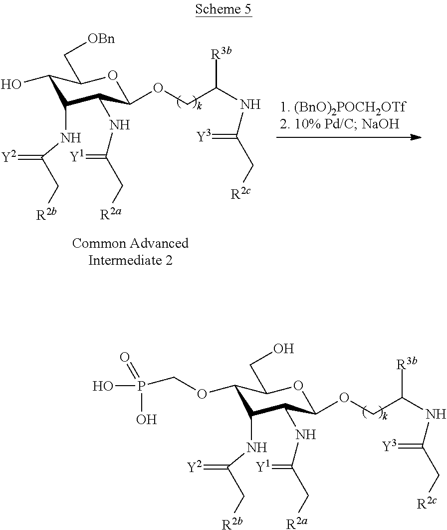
C1(OCP(O)(O)=O)C(NC(C[R2b])=[Y2])C(NC(C[R2a])=[Y1])C(OCC(NC(=[Y3])C[R2c])[R3b])OC1CO.C1(O)C(NC(C[R2b])=[Y2])C(NC(C[R2a])=[Y1])C(OCC(NC(=[Y3])C[R2c])[R3b])OC1C[OBn]
